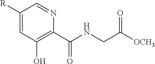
C1([R])=CC(O)=C(C(NCC([OCH3])=O)=O)N=C1
